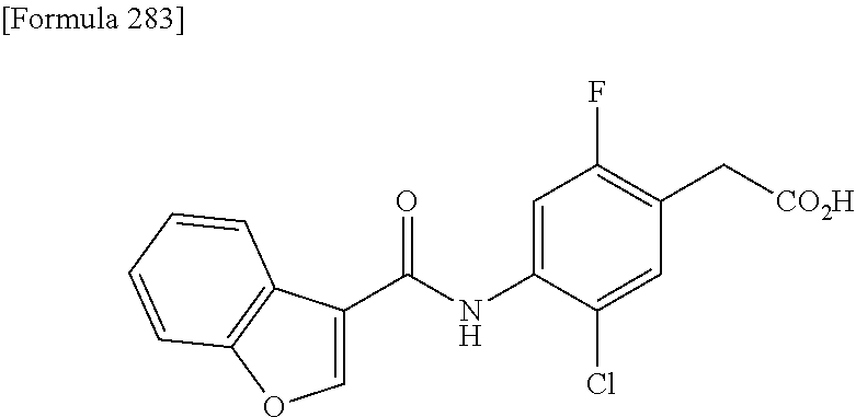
C1=C(C(=O)NC2=CC(F)=C(C[CO2H])C=C2Cl)C2=C(O1)C=CC=C2
